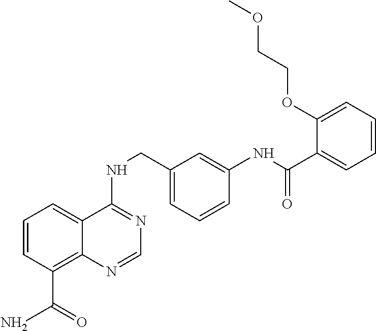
C1=CC(C(N)=O)=C2C(=C1)C(NCC1=CC=CC(NC(=O)C3=CC=CC=C3OCCOC)=C1)=NC=N2
